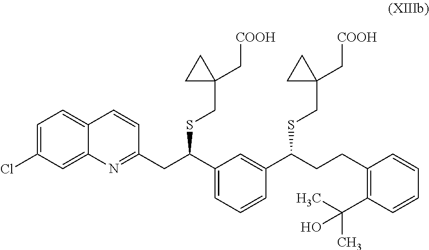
C1=C(Cl)C=C2C(=C1)C=CC(CC(C1=CC=CC(C(CCC3=C(C(C)(C)O)C=CC=C3)SCC3(C[COOH])CC3)=C1)SCC1(C[COOH])CC1)=N2
